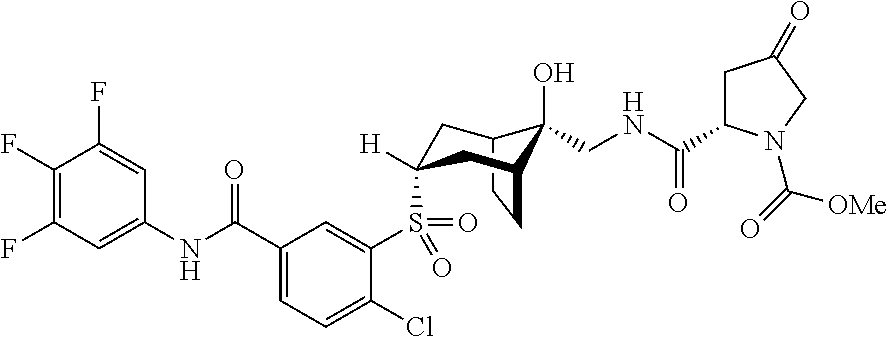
C12CCC(CC(S(C3=CC(C(NC4=CC(F)=C(F)C(F)=C4)=O)=CC=C3Cl)(=O)=O)([H])C1)C2(O)CNC(=O)C1CC(=O)CN1C([OMe])=O
